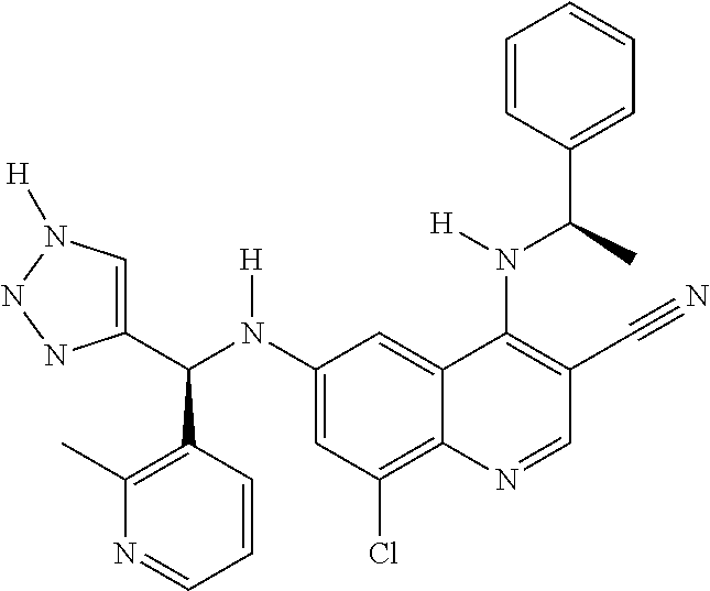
C1(N(C(C2=CN([H])NN2)C2=C(C)N=CC=C2)[H])=CC(Cl)=C2C(=C1)C(N(C(C1=CC=CC=C1)C)[H])=C(C#N)C=N2
